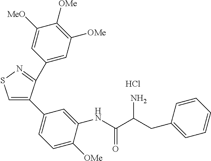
Cl.C1(C2=NSC=C2C2=CC=C([OMe])C(NC(C(CC3=CC=CC=C3)N)=O)=C2)=CC([OMe])=C([OMe])C([MeO])=C1
